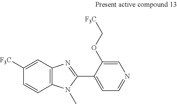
C1=C([F3C])C=CC2=C1N=C(C1=CC=NC=C1OC[F3C])N2C
